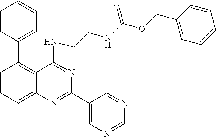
C1=CC(C2=C3C(=CC=C2)N=C(C2=CN=CN=C2)N=C3NCCNC(OCC2=CC=CC=C2)=O)=CC=C1
